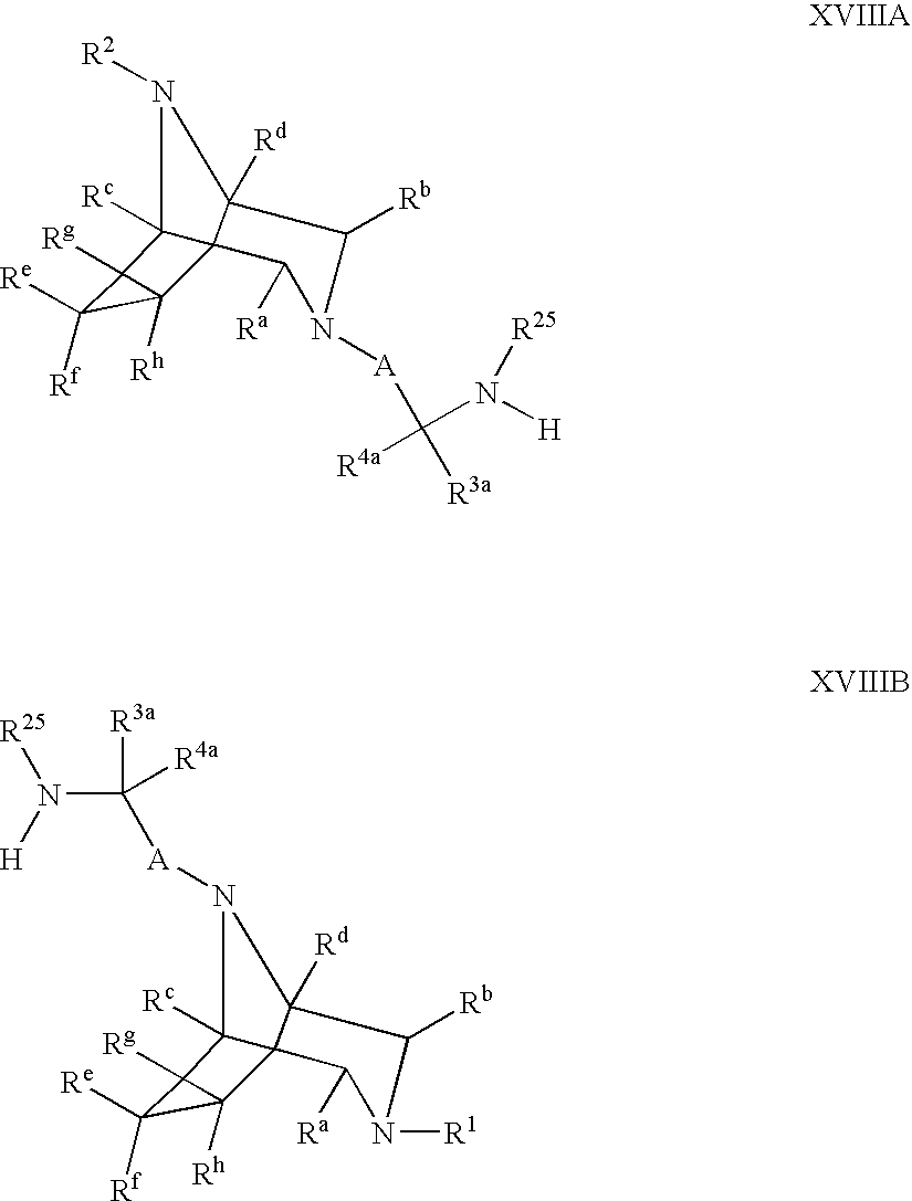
N1([R2])C2([Rc])C3(C1([Rd])C([Rb])N([A]C([R3a])([R4a])N([H])[R25])C3[Ra])C1([Rh])C([Re])([Rf])C21[Rg].N1([A]C([R3a])([R4a])N([H])[R25])C2([Rc])C3(C1([Rd])C([Rb])N([R1])C3[Ra])C1([Rh])C([Re])([Rf])C21[Rg]
